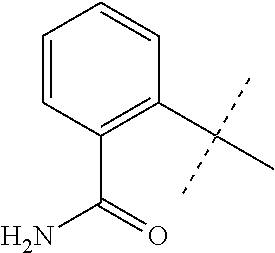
C1(C(C)(C)C)=C(C(=O)N)C=CC=C1
